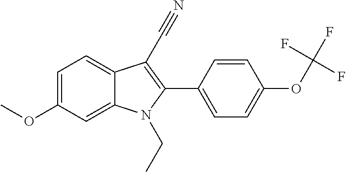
C12=CC(OC)=CC=C1C(C#N)=C(C1=CC=C(OC(F)(F)F)C=C1)N2CC
